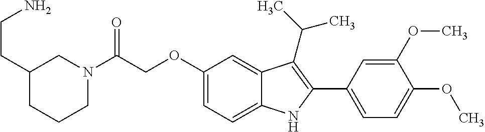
C(C(N1CC(CCN)CCC1)=O)OC1=CC=C2C(=C1)C(C(C)C)=C(C1=CC=C(OC)C(OC)=C1)N2
